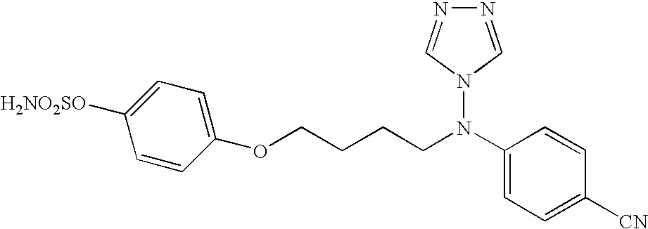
C1([H2NO2SO])=CC=C(OCCCCN(C2=CC=C([CN])C=C2)N2C=NN=C2)C=C1
